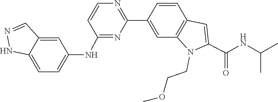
C1=CC2=C(C=C1C1=NC=CC(NC3=CC=C4NN=CC4=C3)=N1)N(CCOC)C(C(NC(C)C)=O)=C2
